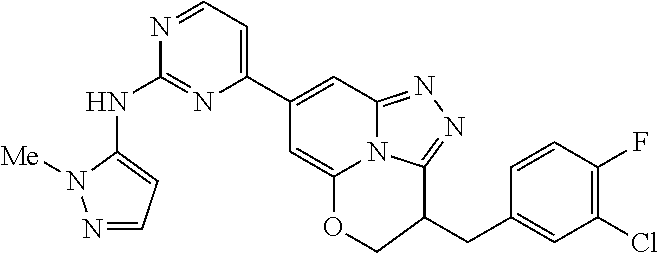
N1=CC=C(C2=CC3=NN=C4N3C(=C2)OCC4CC2=CC(Cl)=C(F)C=C2)N=C1NC1=CC=NN1[Me]
